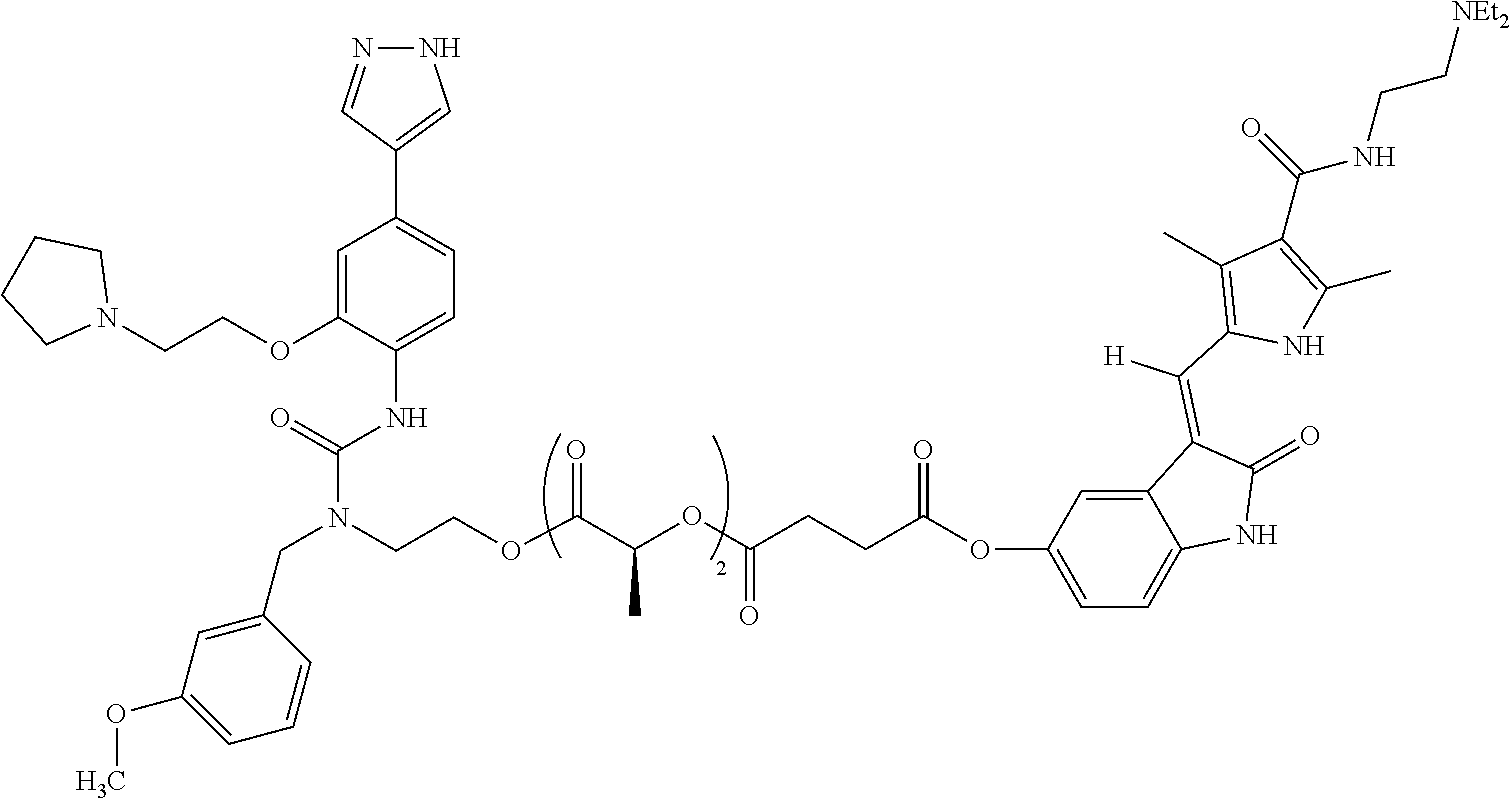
N1N=CC(C2=CC=C(NC(N(CCOC(C(OC(CCC(=O)OC3=CC=C4C(=C3)C(=C(C3=C(C)C(C(=O)NCC[NEt2])=C(C)N3)[H])C(=O)N4)=O)C)=O)CC3=CC(OC)=CC=C3)=O)C(OCCN3CCCC3)=C2)=C1
